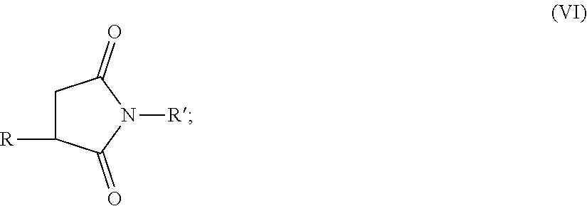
C1C([R])C(=O)N([R])C1=O
